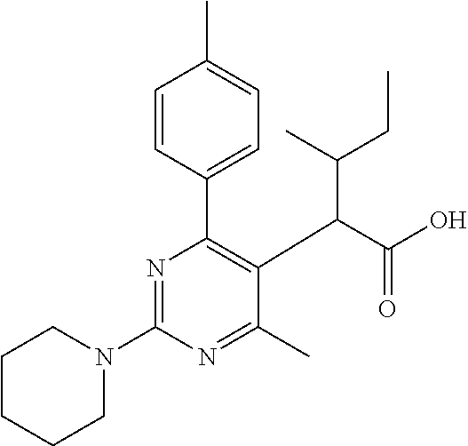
C1CCCN(C2=NC(C3=CC=C(C)C=C3)=C(C(C(O)=O)C(CC)C)C(C)=N2)C1
